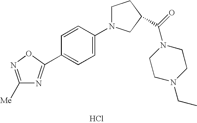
C1([Me])=NOC(C2=CC=C(N3CCC(C(N4CCN(CC)CC4)=O)C3)C=C2)=N1.Cl
